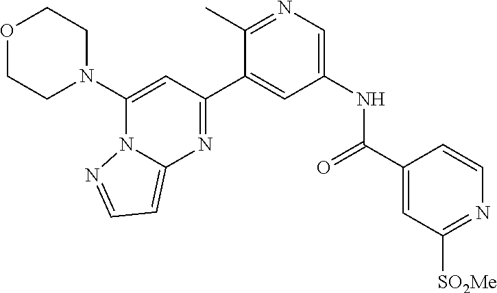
O1CCN(C2=CC(C3=CC(NC(=O)C4=CC([SO2Me])=NC=C4)=CN=C3C)=NC3=CC=NN23)CC1
